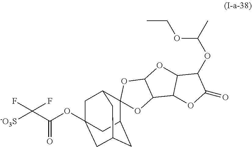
[-O3S]C(C(OC12CC3C4(C(CC(C1)C3)C2)OC1C(O4)OC2C1OC(=O)C2OC(OCC)C)=O)(F)F
